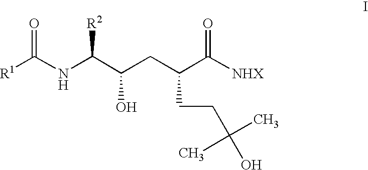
[R1]C(NC(C(CC(C([NHX])=O)CCC(O)(C)C)O)[R2])=O
